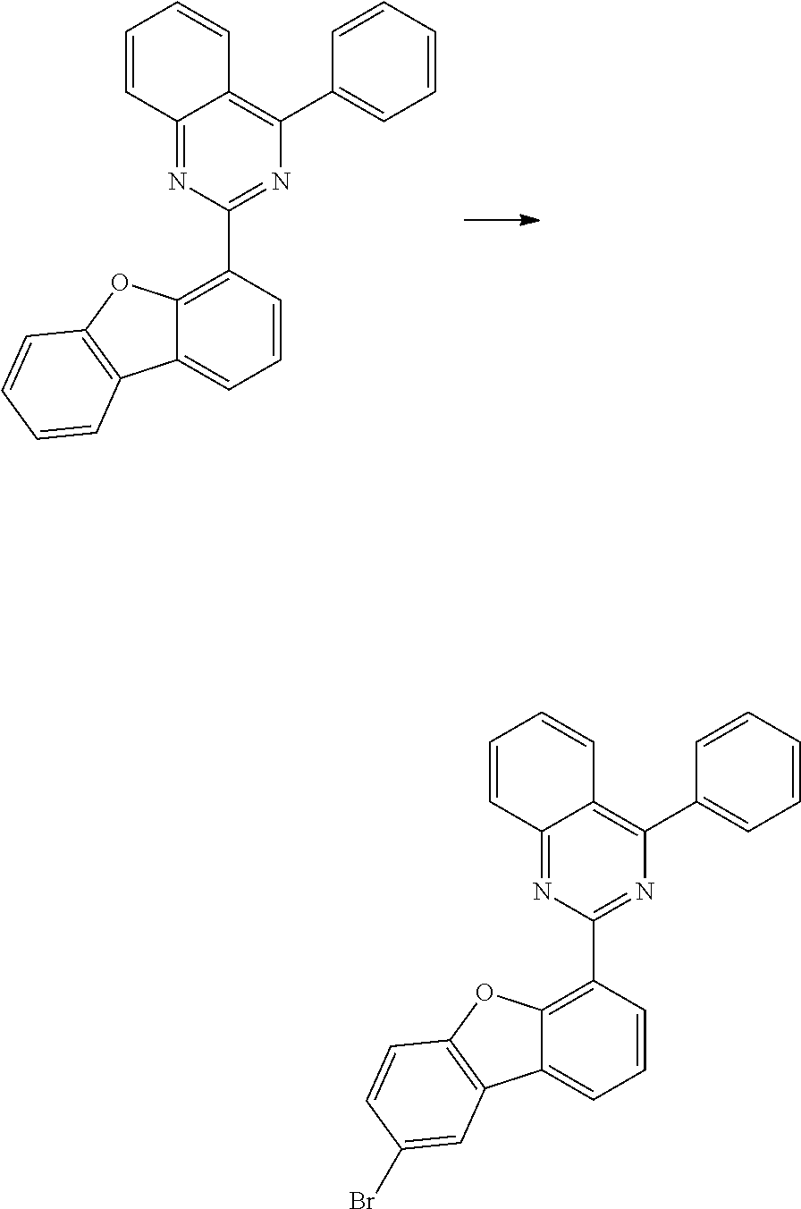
C12=NC(C3=C4C(=CC=C3)C3=C(O4)C=CC=C3)=NC(C3=CC=CC=C3)=C1C=CC=C2.C12=NC(C3=C4C(=CC=C3)C3=C(O4)C=CC(Br)=C3)=NC(C3=CC=CC=C3)=C1C=CC=C2
